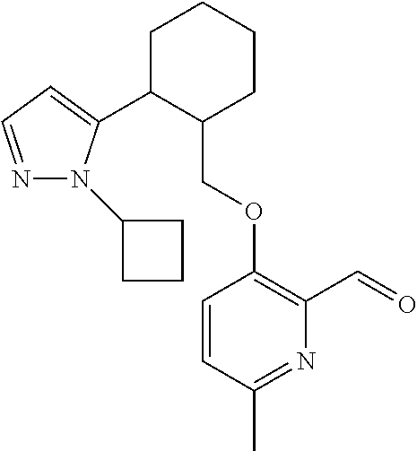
C1C(C2=CC=NN2C2CCC2)C(COC2=C(C=O)N=C(C)C=C2)CCC1
